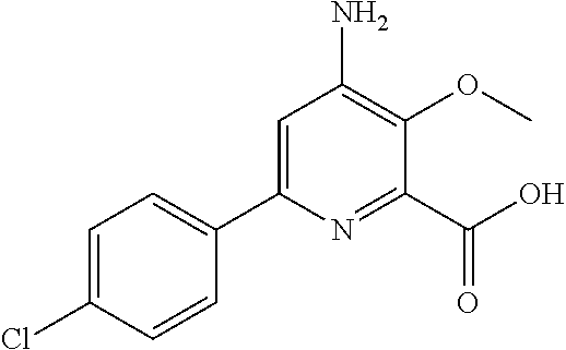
C1=C(C2=CC=C(Cl)C=C2)N=C(C(O)=O)C(OC)=C1N
